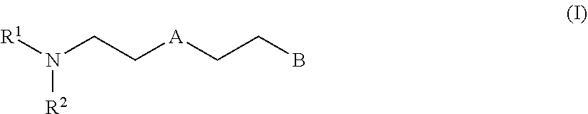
[R1]N(CC[A]CCB)[R2]
